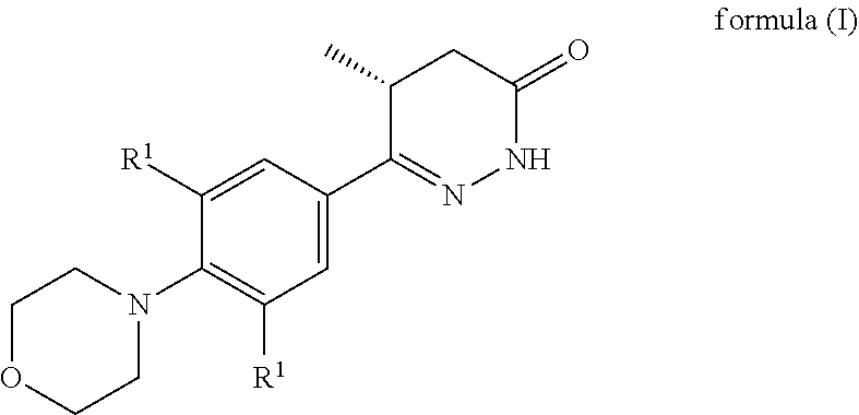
C1OCCN(C2=C([R1])C=C(C3=NNC(=O)CC3C)C=C2[R1])C1
